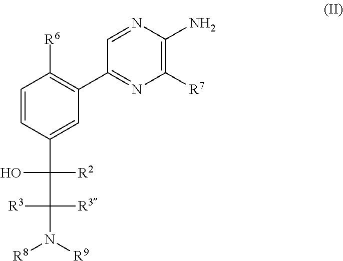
C1=CC(C(C(N([R9])[R8])([R3])[R3])([R2])O)=CC(C2=NC([R7])=C(N)N=C2)=C1[R6]
